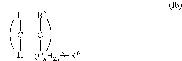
[H]C(C)(C([R5])([(CnH2n][R6])C)[H]
